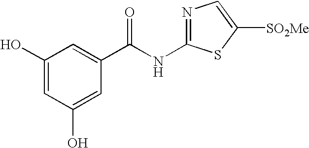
C1(O)=CC(O)=CC(C(NC2=NC=C([SO2Me])S2)=O)=C1
